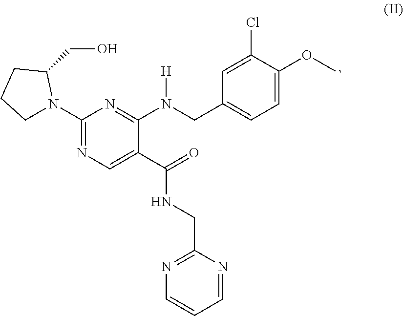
C1(N2CCCC2CO)=NC=C(C(=O)NCC2=NC=CC=N2)C(N(CC2=CC=C(OC)C(Cl)=C2)[H])=N1
